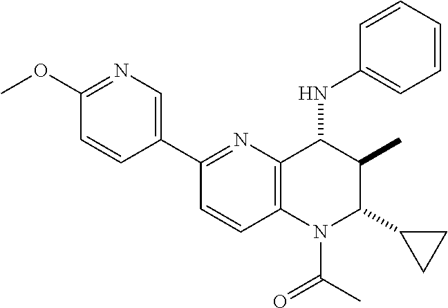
C1(C2=CN=C(OC)C=C2)=NC2=C(N(C(C)=O)C(C3CC3)C(C)C2NC2=CC=CC=C2)C=C1
